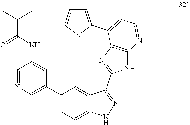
C1=NC=C(C2=CC=C3C(=C2)C(C2=NC4=C(N2)N=CC=C4C2=CC=CS2)=NN3)C=C1NC(C(C)C)=O
